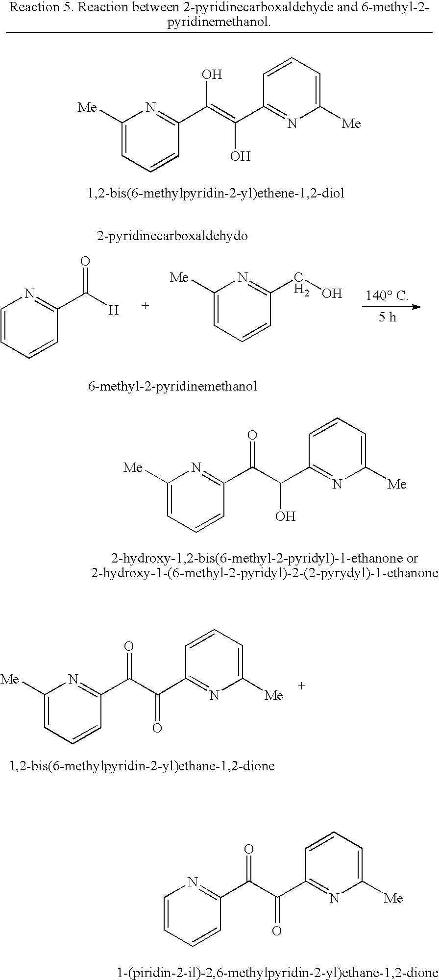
C1([Me])=CC=CC(C(C(C2=NC([Me])=CC=C2)O)=O)=N1.C1=CC=CC(C(C(C2=NC([Me])=CC=C2)=O)=O)=N1.C1([Me])=CC=CC(C(C(C2=NC([Me])=CC=C2)=O)=O)=N1.C1([Me])=CC=CC(C(=C(C2=NC([Me])=CC=C2)O)O)=N1.C1=CC=CC(C([H])=O)=N1.C1([Me])=CC=CC(CO)=N1
